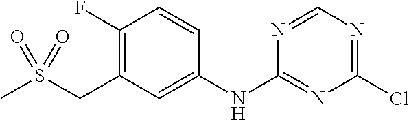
C1(F)=C(CS(=O)(=O)C)C=C(NC2=NC(Cl)=NC=N2)C=C1
